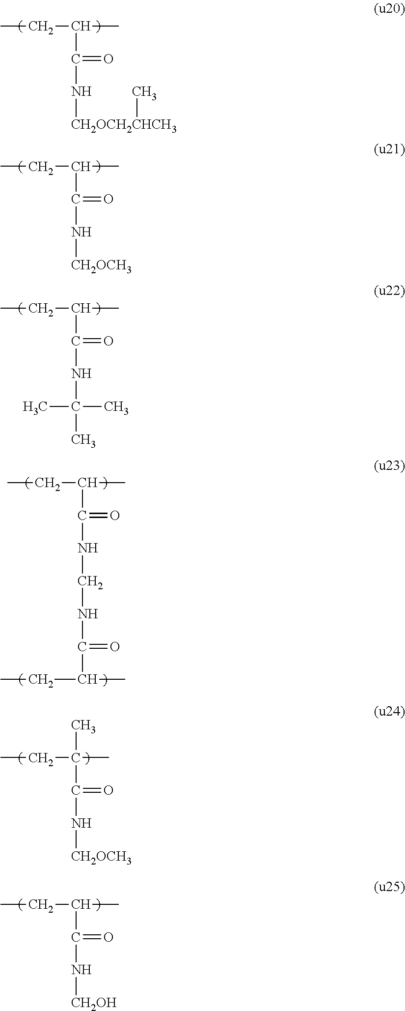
CCC(C)C(N[CH2OCH2CHCH3]C)=O.CCC(C)C(N[CH2OCH3])=O.CCC(C)C(NC(C)(C)C)=O.CCC(C)(C(N[CH2OCH3])=O)C.CCC(C)C(N[CH2OH])=O.CCC(C)C(NCNC(C(CC)C)=O)=O
